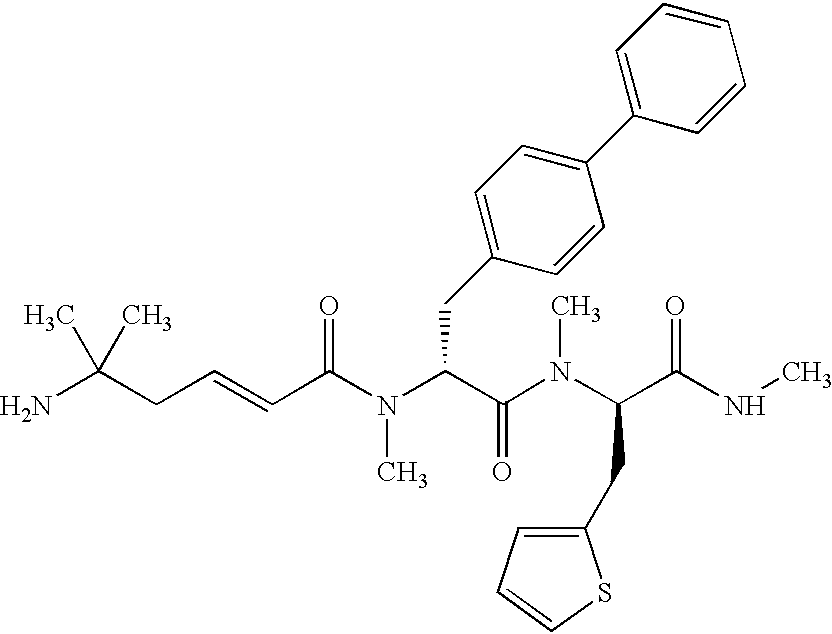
C(=CC(=O)N(C(CC1=CC=C(C2=CC=CC=C2)C=C1)C(N(C(C(=O)NC)CC1=CC=CS1)C)=O)C)CC(N)(C)C
